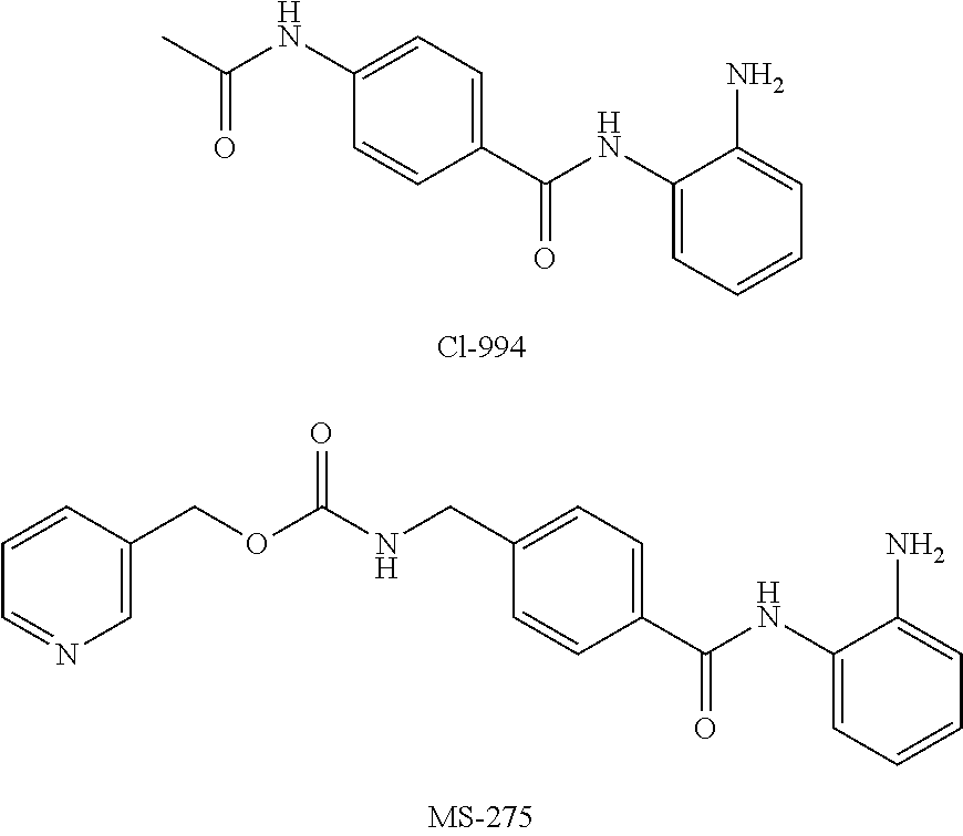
CC(NC1=CC=C(C(NC2=CC=CC=C2N)=O)C=C1)=O.C(NCC1=CC=C(C(NC2=CC=CC=C2N)=O)C=C1)(OCC1=CN=CC=C1)=O
